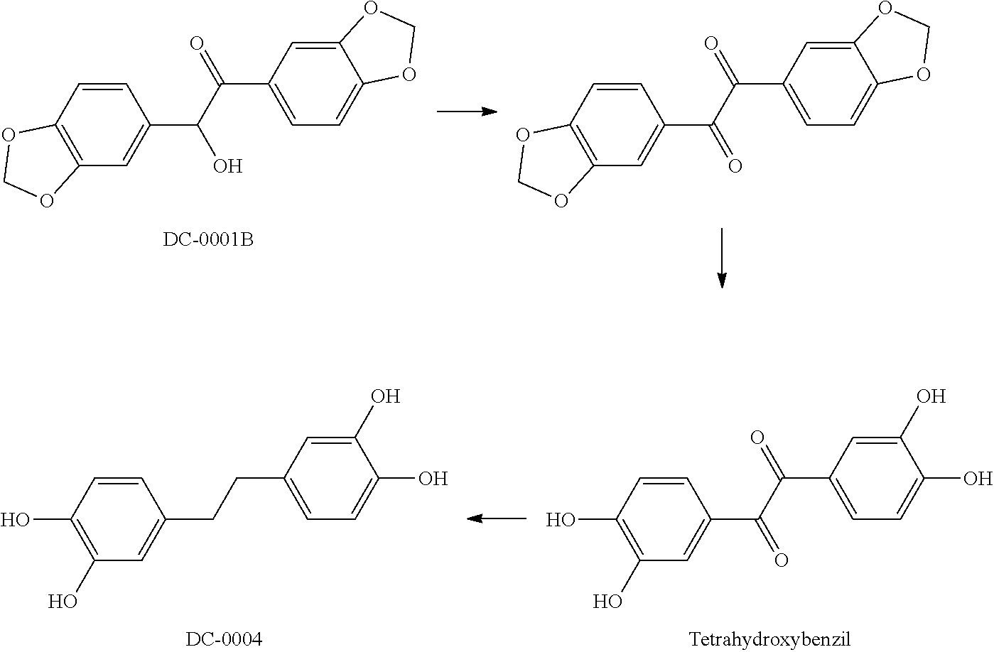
C1=CC2=C(C=C1C(C(C1=CC=C3C(=C1)OCO3)=O)=O)OCO2.C1=CC2=C(C=C1C(C(C1=CC=C3C(=C1)OCO3)=O)O)OCO2.C1=CC(O)=C(O)C=C1CCC1=CC=C(O)C(O)=C1.C1=CC(O)=C(O)C=C1C(C(C1=CC=C(O)C(O)=C1)=O)=O
